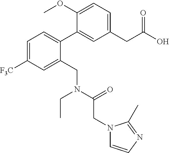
C1=C([F3C])C=C(CN(C(CN2C=CN=C2C)=O)CC)C(C2=CC(CC(O)=O)=CC=C2OC)=C1
